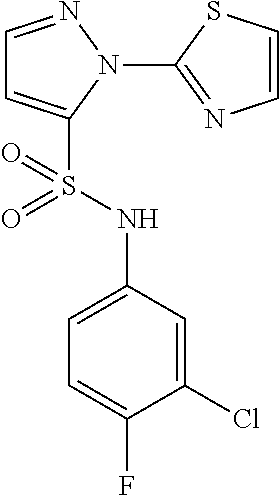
C1=NN(C2=NC=CS2)C(S(NC2=CC=C(F)C(Cl)=C2)(=O)=O)=C1
